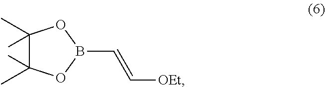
C1(C)(C)C(C)(C)OB(C=C[OEt])O1
